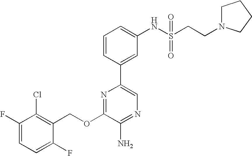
C1(OCC2=C(Cl)C(F)=CC=C2F)=NC(C2=CC(NS(CCN3CCCC3)(=O)=O)=CC=C2)=CN=C1N
